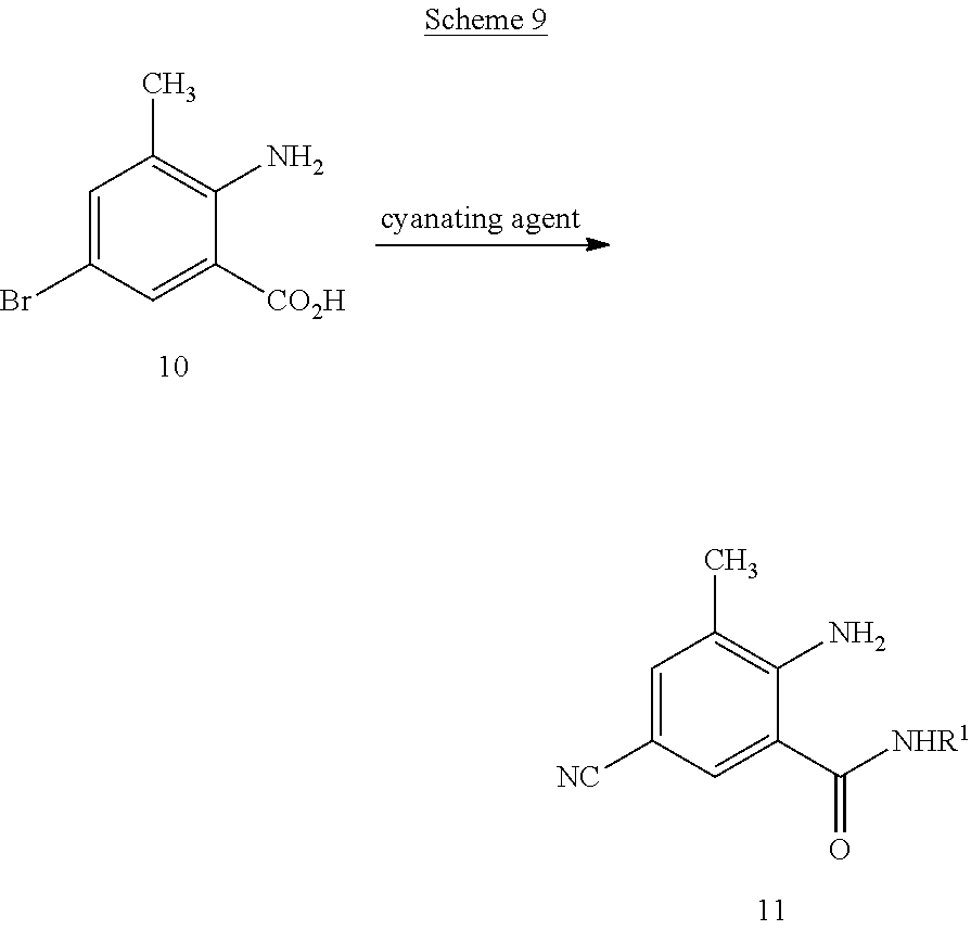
C1=C(Br)C=C([CO2H])C(N)=C1C.C1=C([NC])C=C(C(=O)[NHR1])C(N)=C1C
